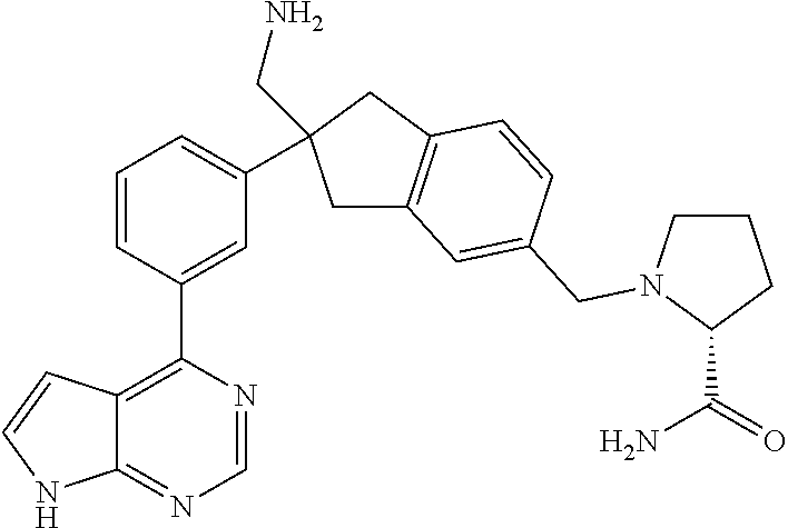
C12=C(C3=CC(C4(CN)CC5=C(C4)C=CC(CN4CCCC4C(=O)N)=C5)=CC=C3)N=CN=C1NC=C2
